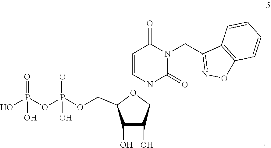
P(OP(OCC1C(O)C(O)C(N2C=CC(=O)N(CC3=NOC4=C3C=CC=C4)C2=O)O1)(=O)O)(O)(=O)O
